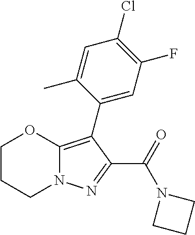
C1CCN2C(=C(C3=CC(F)=C(Cl)C=C3C)C(C(=O)N3CCC3)=N2)O1
